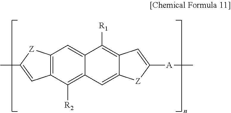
C12=C(C([R2])=C3C(=C1)C([R1])=C1C(=C3)[Z]C([A]C)=C1)C=C(C)[Z]2
